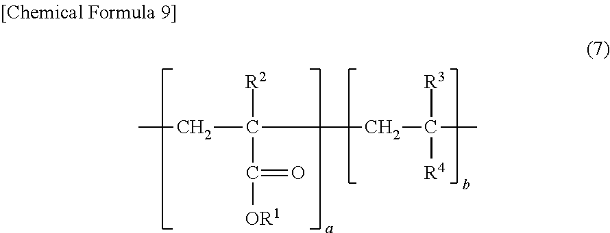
C(C(C([OR1])=O)([R2])CC([R3])([R4])C)C
